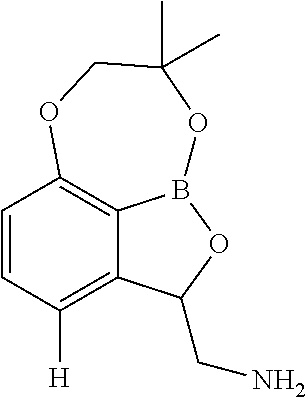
C1=CC([H])=C2C3=C1OCC(C)(C)OB3OC2CN
